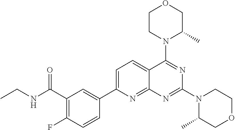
C1=C(C2=CC(C(NCC)=O)=C(F)C=C2)N=C2C(=C1)C(N1C(C)COCC1)=NC(N1C(C)COCC1)=N2
